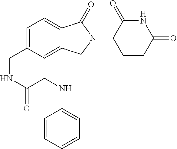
C1=C(CNC(CNC2=CC=CC=C2)=O)C=C2C(=C1)C(=O)N(C1CCC(=O)NC1=O)C2
